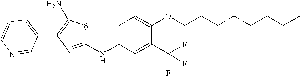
C1=CC=C(C2=C(N)SC(NC3=CC=C(OCCCCCCCC)C(C(F)(F)F)=C3)=N2)C=N1
